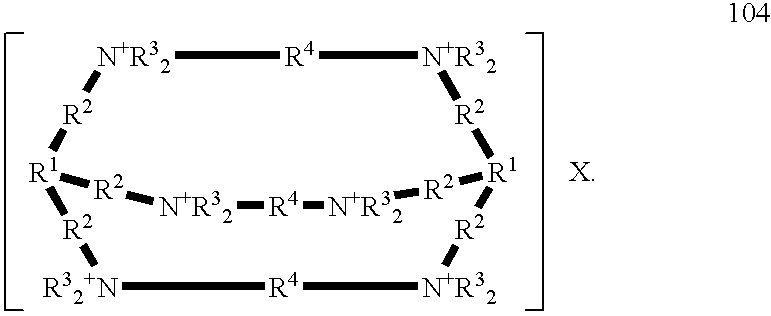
[N+R32]1[R4][N+R32][R2][R1]2[R2][N+R32][R4][R32+N][R2][R1]([R2]1)[R2][N+R32][R4][N+R32][R2]2
